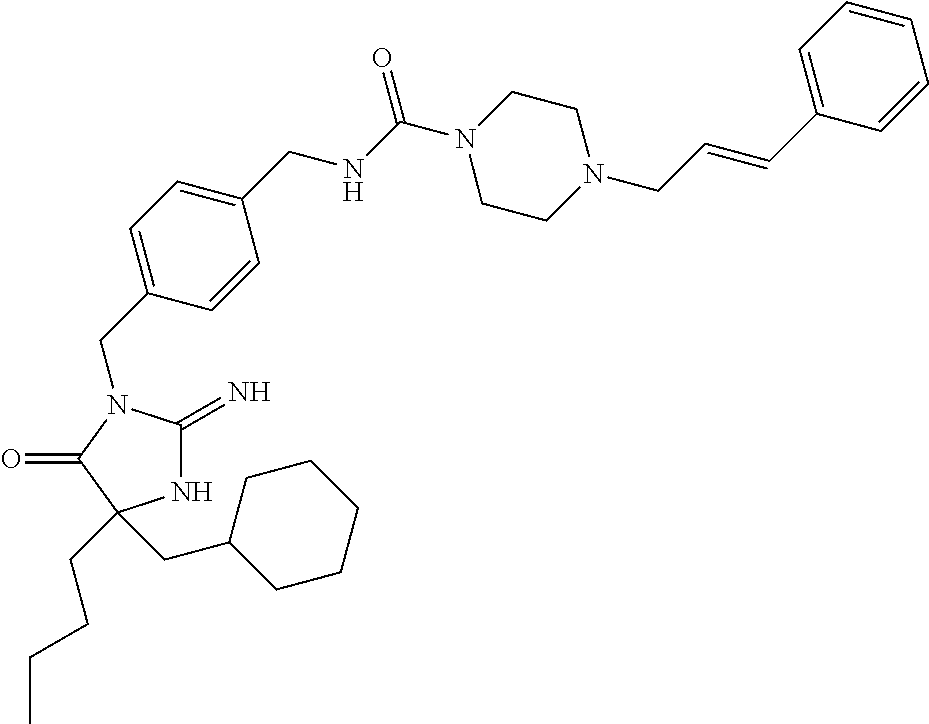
C1(CN2C(=N)NC(CCCC)(CC3CCCCC3)C2=O)=CC=C(CNC(N2CCN(CC=CC3=CC=CC=C3)CC2)=O)C=C1
